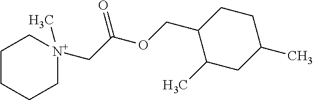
C1CCC[N+](CC(OCC2C(C)CC(C)CC2)=O)(C)C1
